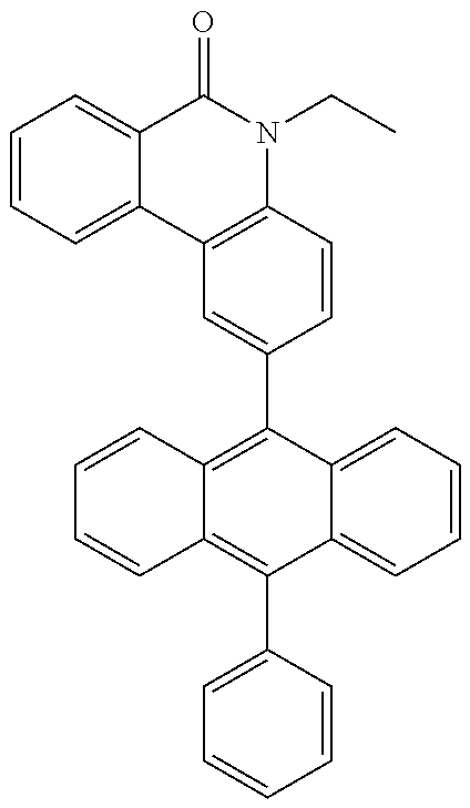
C1=CC=C2C(=C1)C(=O)N(CC)C1=C2C=C(C2=C3C(=C(C4=CC=CC=C4)C4=CC=CC=C24)C=CC=C3)C=C1
